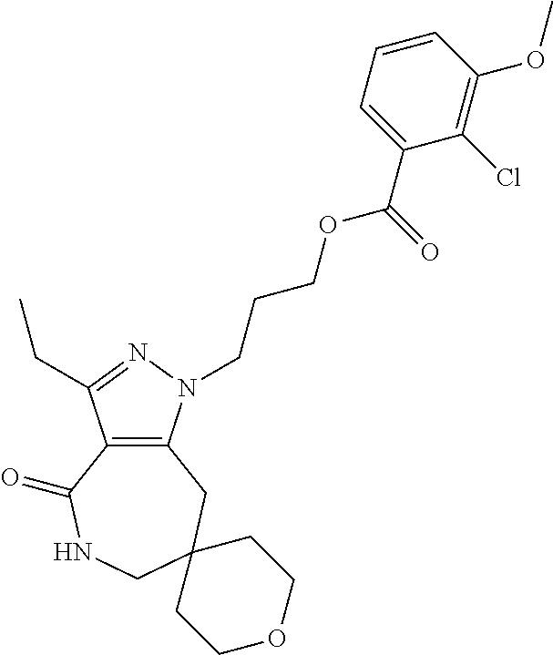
C12=C(N(CCCOC(C3=CC=CC(OC)=C3Cl)=O)N=C1CC)CC1(CNC2=O)CCOCC1
